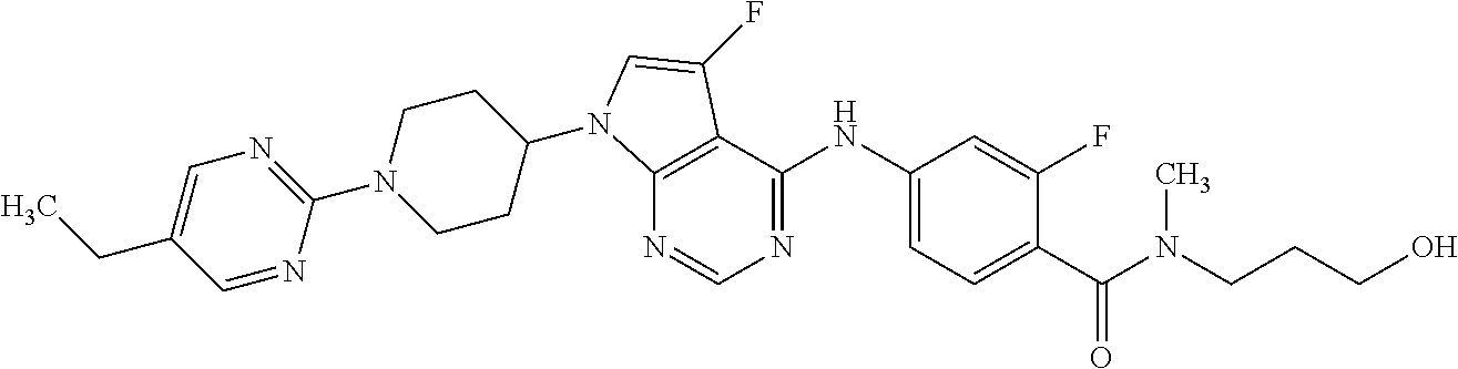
C1(N2CCC(N3C4=C(C(NC5=CC=C(C(N(C)CCCO)=O)C(F)=C5)=NC=N4)C(F)=C3)CC2)=NC=C(CC)C=N1
